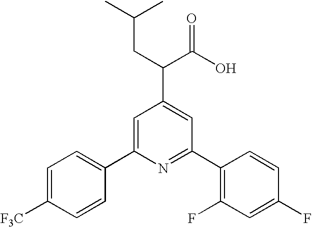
C1=C(C2=CC=C([F3C])C=C2)N=C(C2=C(F)C=C(F)C=C2)C=C1C(C(O)=O)CC(C)C
